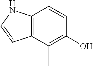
C12=C(C(C)=C(O)C=C1)C=CN2
